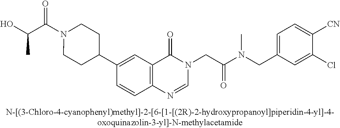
C(C(N1CCC(C2=CC3=C(C=C2)N=CN(CC(N(CC2=CC=C([CN])C(Cl)=C2)C)=O)C3=O)CC1)=O)(O)C
